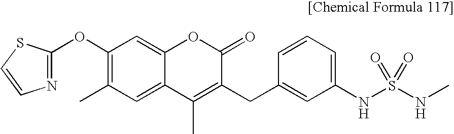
N1=C(OC2=C(C)C=C3C(=C2)OC(=O)C(CC2=CC(NS(NC)(=O)=O)=CC=C2)=C3C)SC=C1
